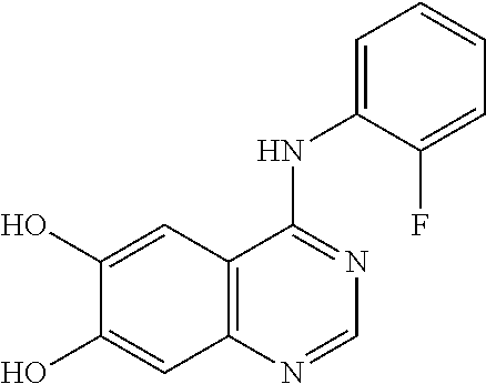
C1(O)=CC2=C(C=C1O)N=CN=C2NC1=CC=CC=C1F
